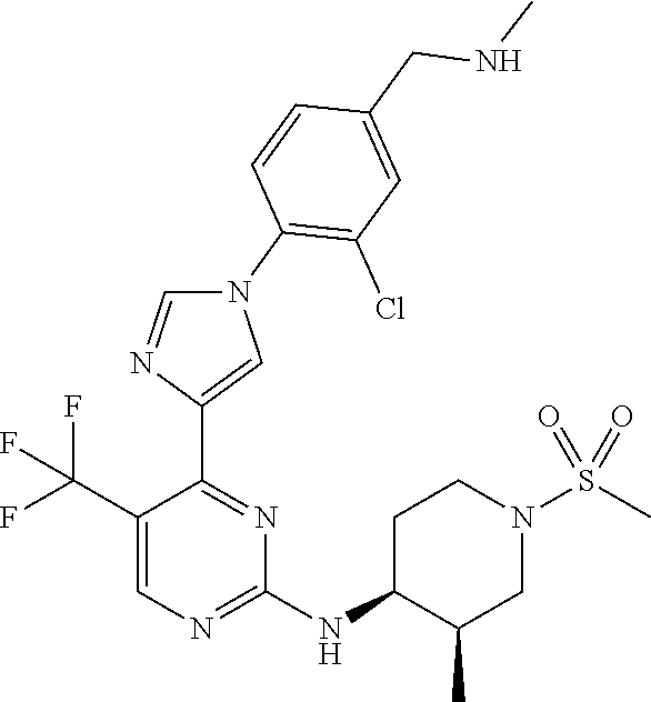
C1(NC2C(C)CN(S(C)(=O)=O)CC2)=NC=C(C(F)(F)F)C(C2=CN(C3=C(Cl)C=C(CNC)C=C3)C=N2)=N1
